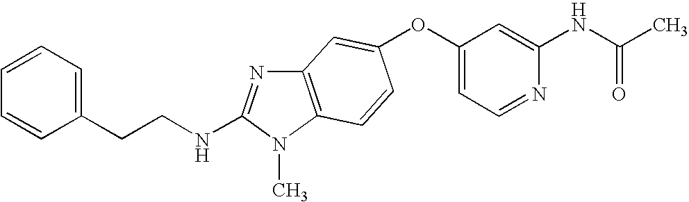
O(C1=CC=NC(NC(C)=O)=C1)C1=CC2=C(N(C)C(NCCC3=CC=CC=C3)=N2)C=C1
